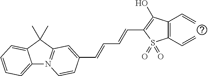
C12=CC=CC=C1C(C)(C)C1=N2C=CC(C=CC=CC2=C(O)C(C=C)=C(C=C)S2(=O)=O)=C1
